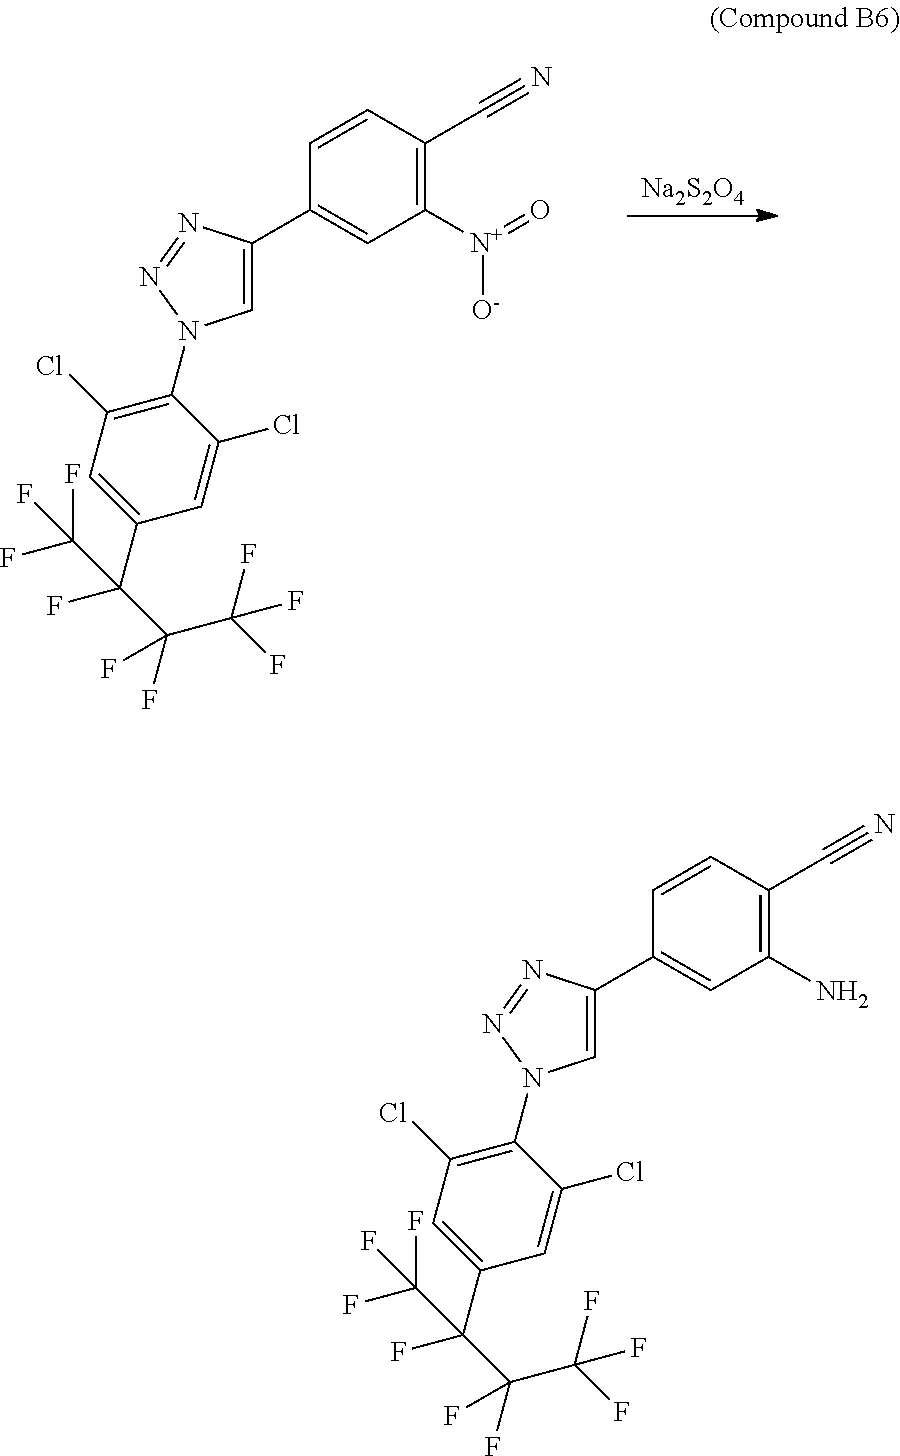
C1([N+](=O)[O-])=C(C#N)C=CC(C2=CN(C3=C(Cl)C=C(C(F)(C(F)(F)F)C(F)(C(F)(F)F)F)C=C3Cl)N=N2)=C1.[Na2S2O4].C1(N)=C(C#N)C=CC(C2=CN(C3=C(Cl)C=C(C(F)(C(F)(F)F)C(F)(C(F)(F)F)F)C=C3Cl)N=N2)=C1
